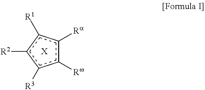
c1([Rw])c([Ra])c([R1])c([R2])c1[R3].[X]
